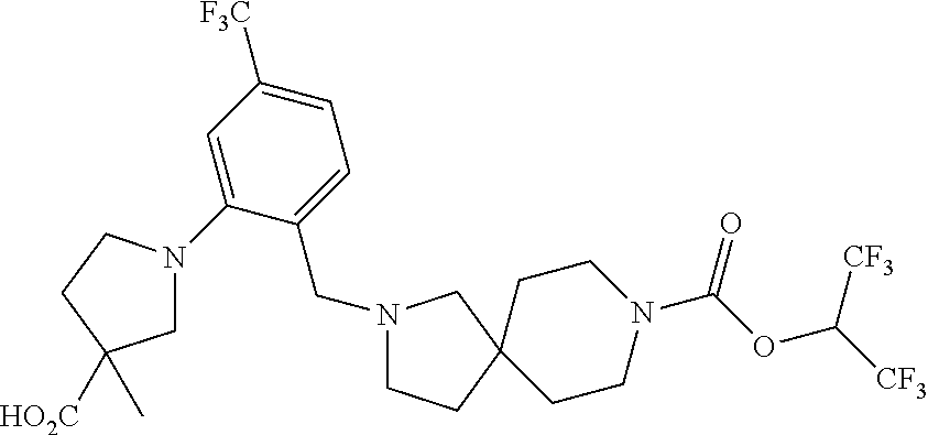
C1=C(N2CC([HO2C])(C)CC2)C(CN2CCC3(CCN(C(OC([CF3])[CF3])=O)CC3)C2)=CC=C1[F3C]
